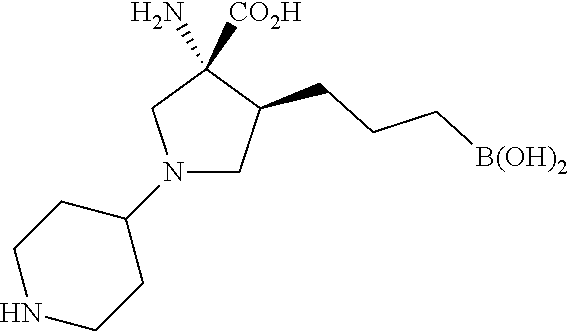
N1(C2CCNCC2)CC(CCC[B(OH)2])C([CO2H])(N)C1
